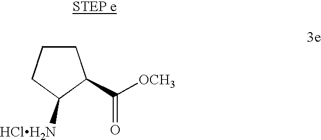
C1CCC([HClH2N])C1C([OCH3])=O
